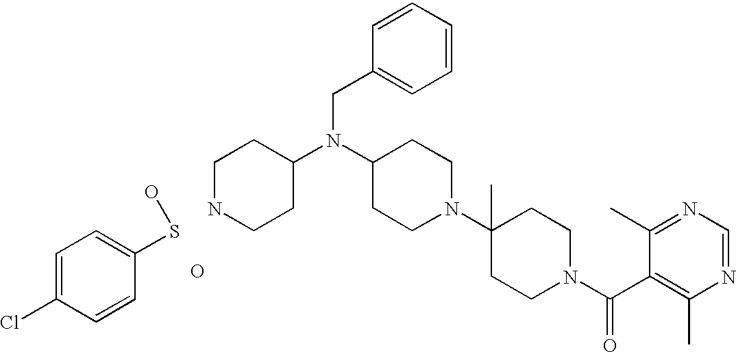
C1=CC=CC(CN(C2CCN(C3(C)CCN(C(C4=C(C)N=CN=C4C)=O)CC3)CC2)C2CCNCC2)=C1.O.OSC1=CC=C(Cl)C=C1
